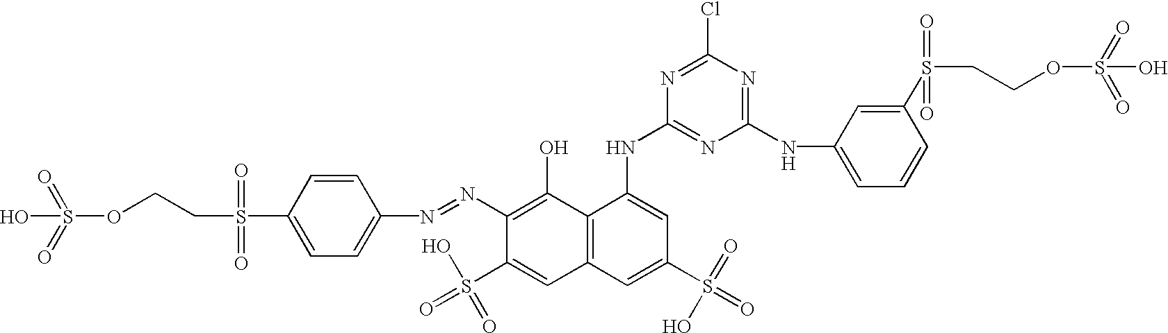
C1(N=NC2=CC=C(S(CCOS(=O)(=O)O)(=O)=O)C=C2)=C(O)C2=C(C=C1S(O)(=O)=O)C=C(S(O)(=O)=O)C=C2NC1=NC(NC2=CC=CC(S(=O)(=O)CCOS(=O)(=O)O)=C2)=NC(Cl)=N1
